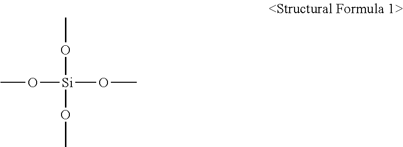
CO[Si](OC)(OC)OC
